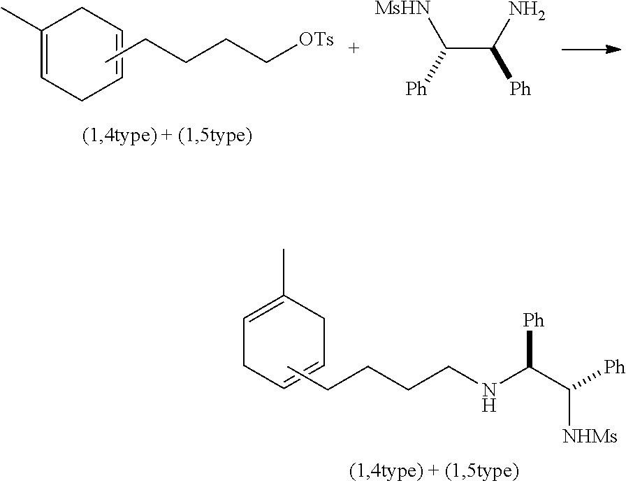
C1(C)=CCC=CC1.CCCCC[OTs].C(C(N)[Ph])([Ph])[MsHN].C1=C(C)CC=CC1.CCCCCNC(C([Ph])[NHMs])[Ph]
